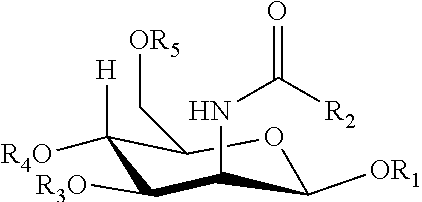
C1([H])([R4O])C([R3O])C(NC([R2])=O)C([OR1])OC1C[OR5]
